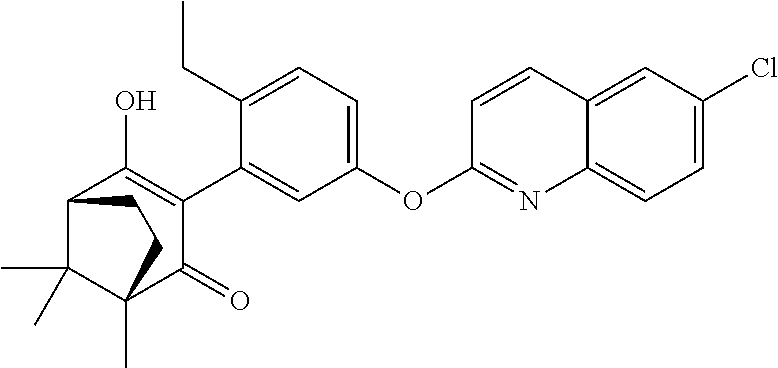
C12C(C)(C)C(C)(C(=O)C(C3=CC(OC4=NC5=CC=C(Cl)C=C5C=C4)=CC=C3CC)=C1O)CC2
